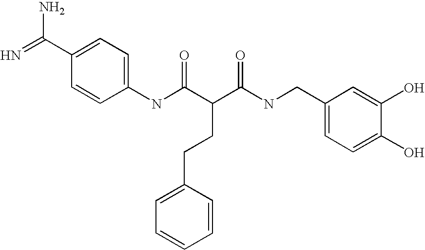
N=C(C1=CC=C(NC(C(C(NCC2=CC=C(O)C(O)=C2)=O)CCC2=CC=CC=C2)=O)C=C1)N
